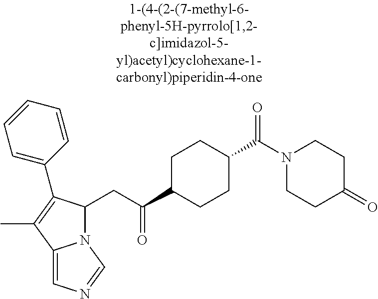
N12C(CC(C3CCC(C(N4CCC(=O)CC4)=O)CC3)=O)C(C3=CC=CC=C3)=C(C)C1=CN=C2
